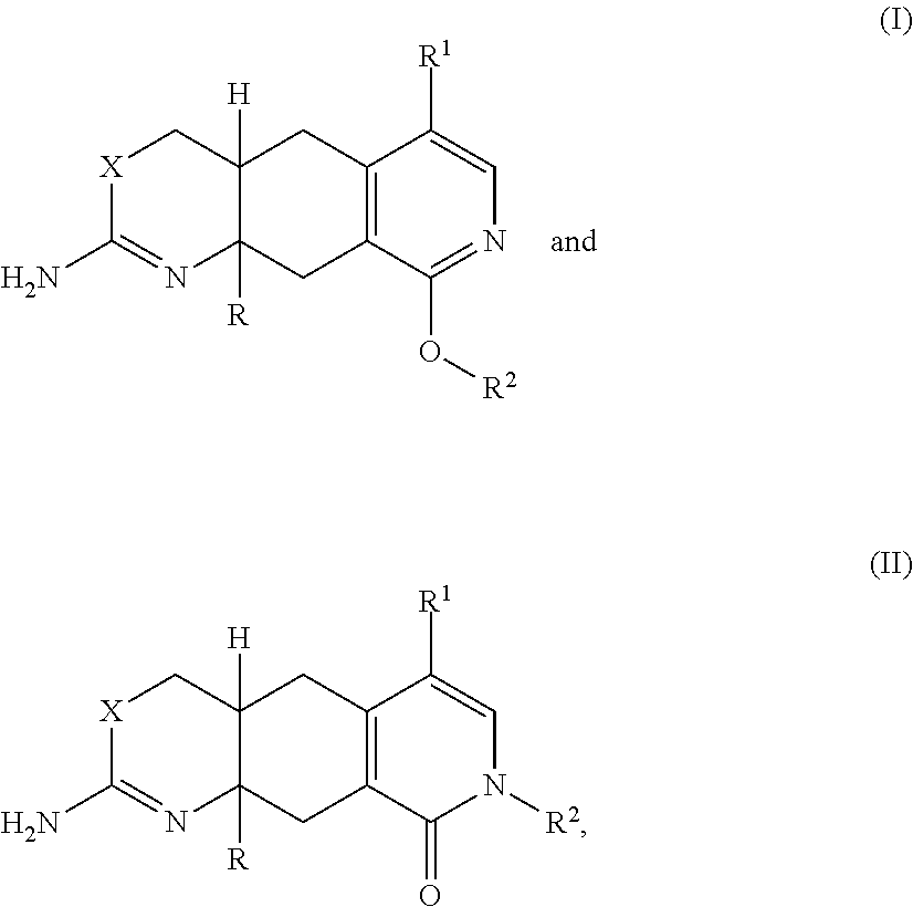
[X]1C(N)=NC2([R])C([H])(C1)CC1=C(C2)C(O[R2])=NC=C1[R1].[X]1C(N)=NC2([R])C([H])(C1)CC1=C(C2)C(=O)N([R2])C=C1[R1]
